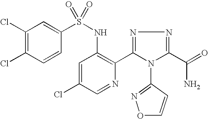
C1(Cl)=C(Cl)C=CC(S(NC2=C(C3=NN=C(C(=O)N)N3C3=NOC=C3)N=CC(Cl)=C2)(=O)=O)=C1
